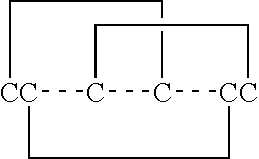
[CC]12C3C([CC](CC3)CC1)CC2
